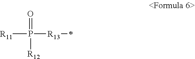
O=P([R12])([R11])[R13]*
